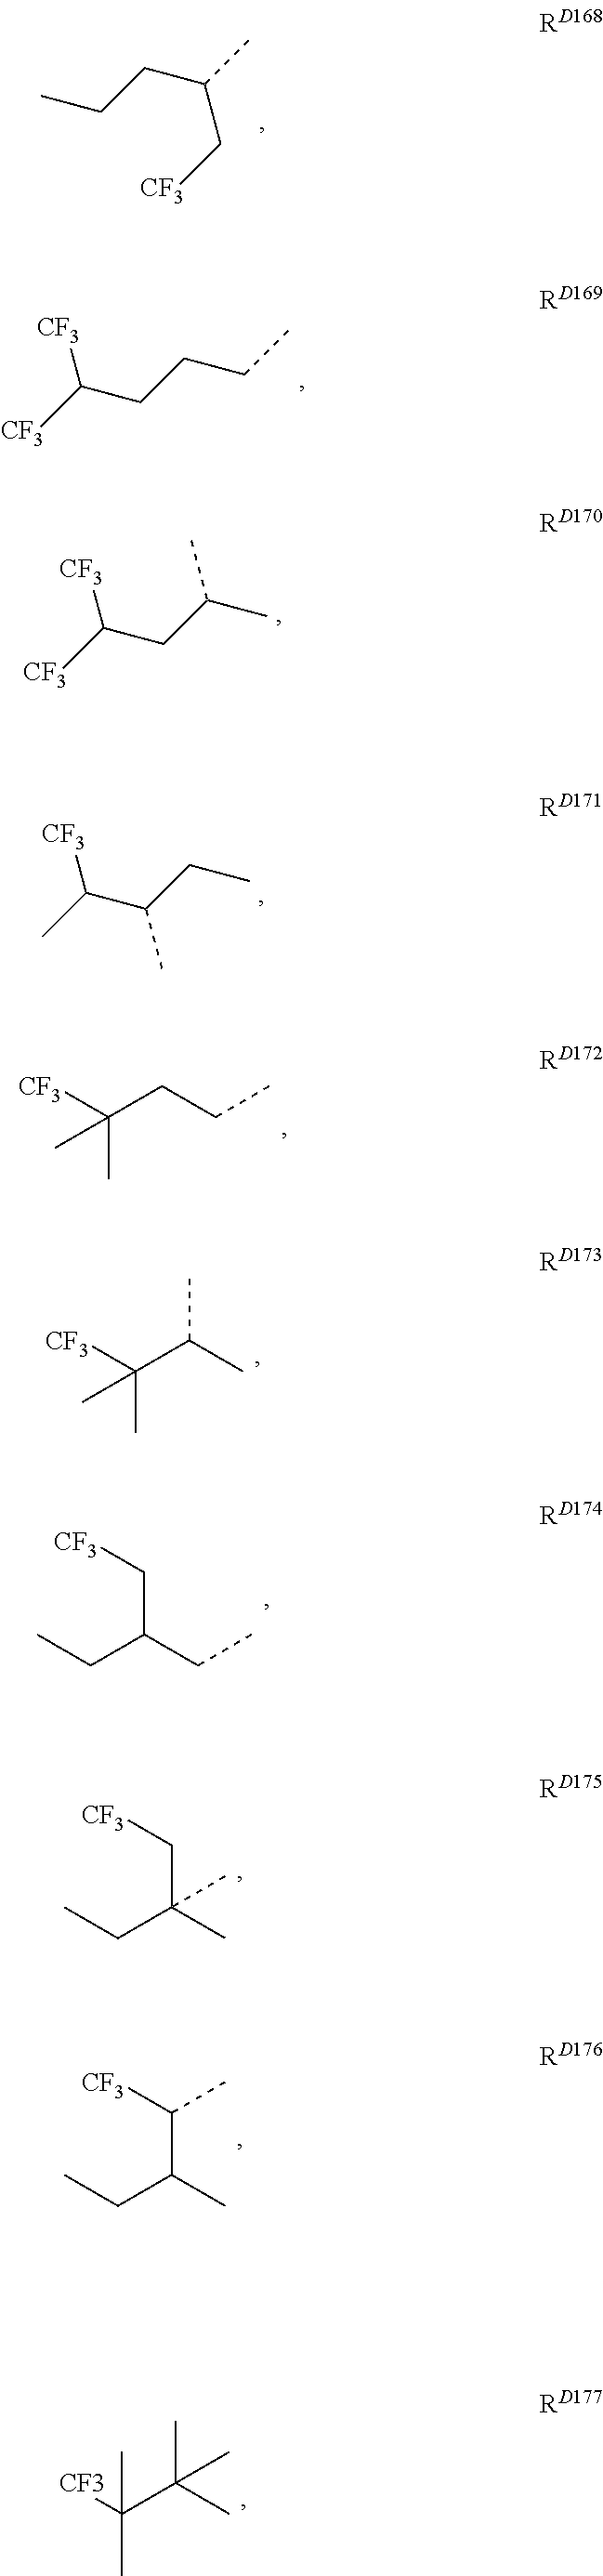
CCCC(C)C[CF3].[CF3]C(CCCC)[CF3].[CF3]C(CC(C)C)[CF3].[CF3]C(CCC)(C)C.[CF3]C(C(C)C)(C)C.CCC(CC)C[CF3].CCC(C)(C[CF3])C.CCC(C)C([CF3])C.[CF3]C(C(C)(C)C)(C)C.CC(C(CC)C)[CF3]
